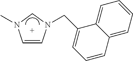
C1=CN(CC2=CC=CC3=CC=CC=C23)CN1C
